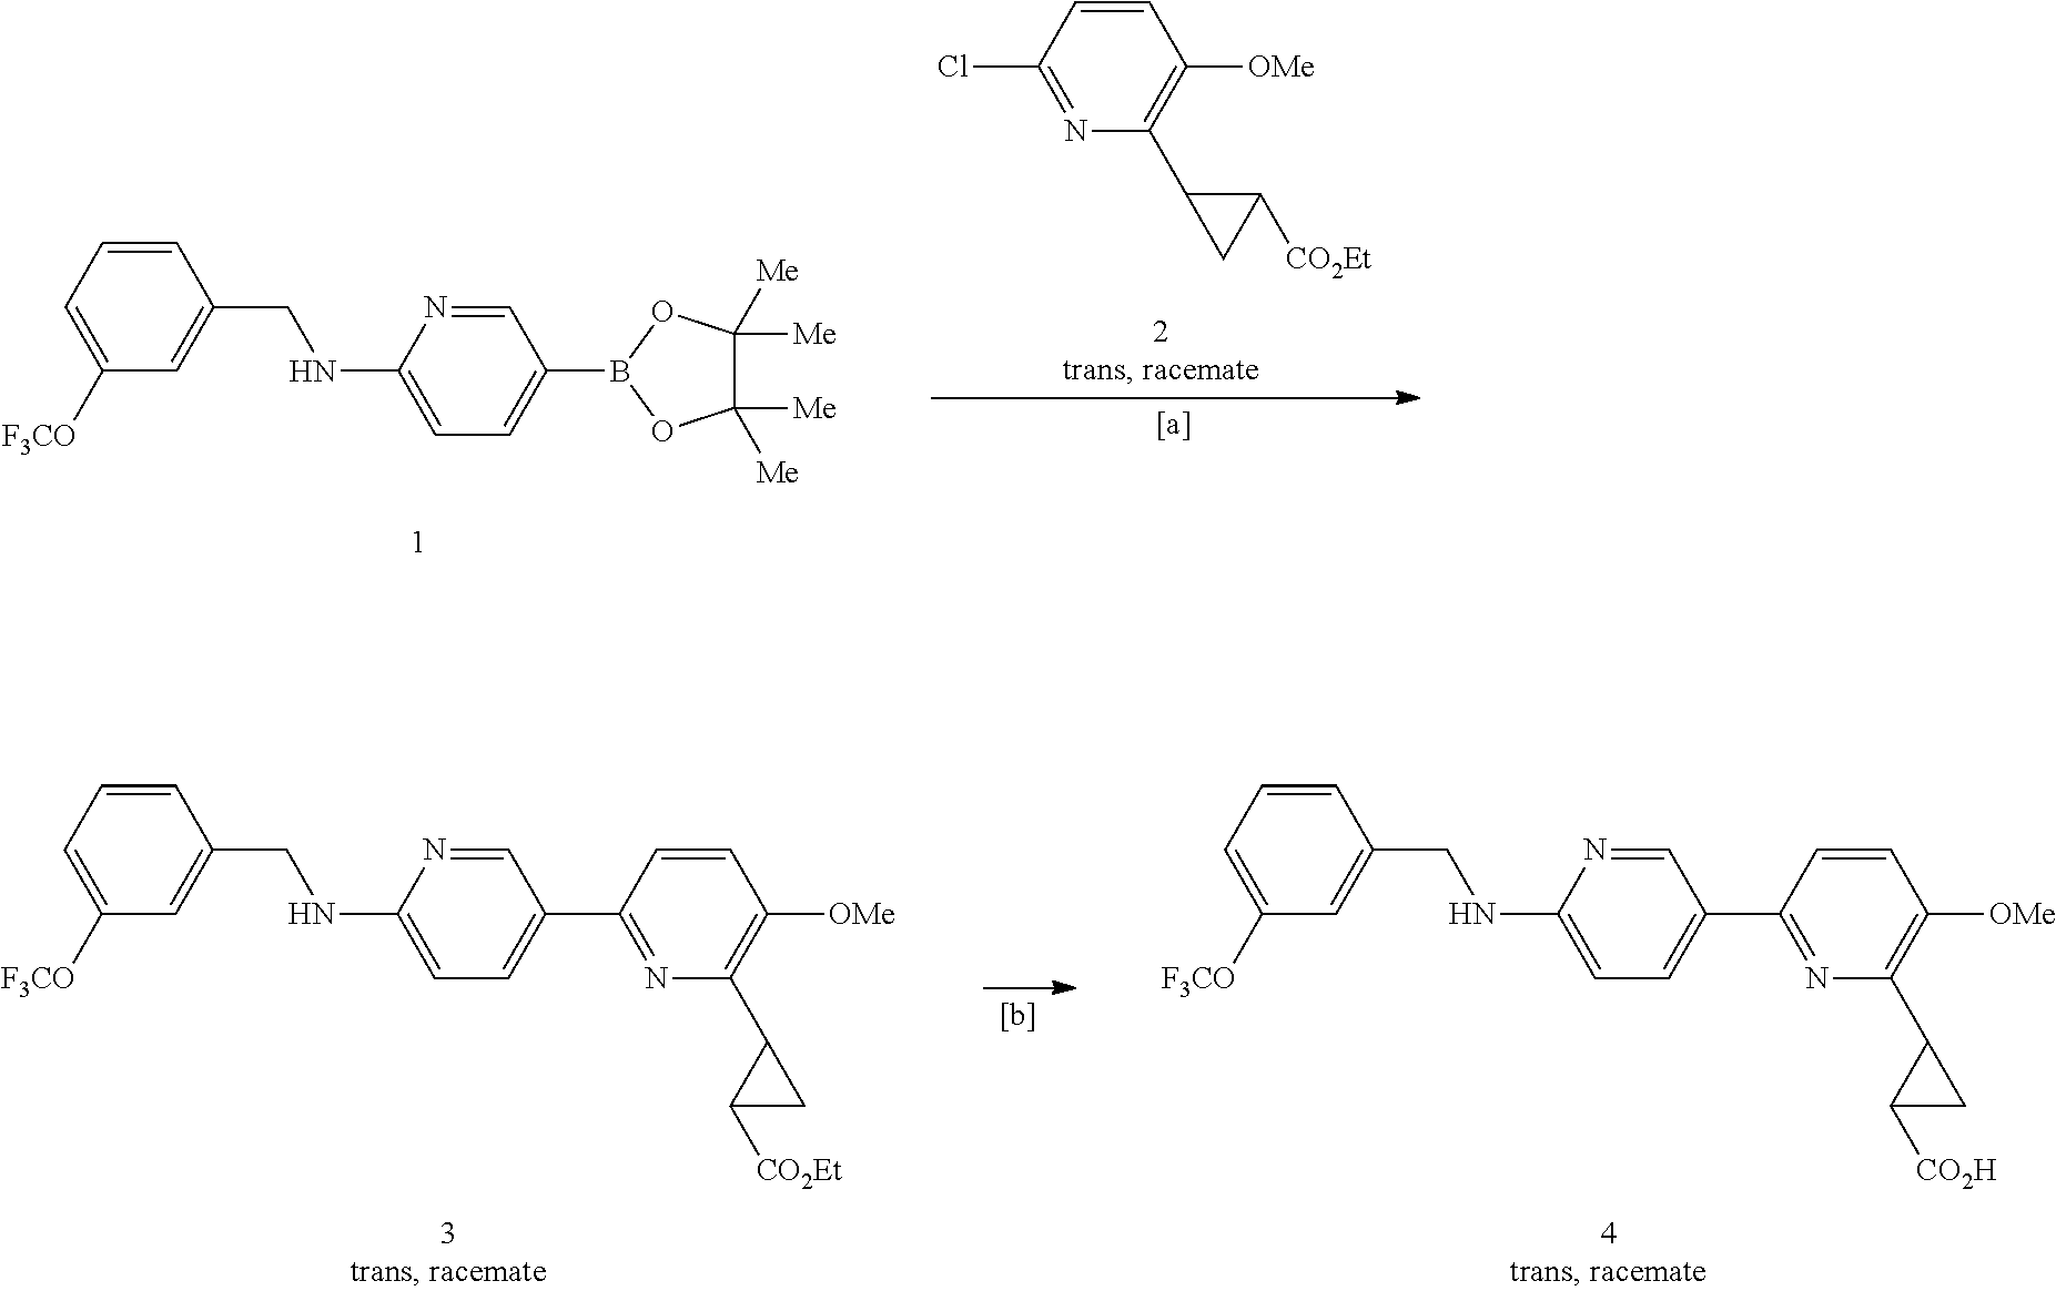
C1=CC=C([F3CO])C=C1CNC1=CC=C(B2OC([Me])([Me])C([Me])([Me])O2)C=N1.C1=CC(Cl)=NC(C2CC2[CO2Et])=C1[OMe].C1=CC=C([F3CO])C=C1CNC1=CC=C(C2=NC(C3C([CO2Et])C3)=C([OMe])C=C2)C=N1.C1=CC=C([F3CO])C=C1CNC1=CC=C(C2=NC(C3C([CO2H])C3)=C([OMe])C=C2)C=N1
